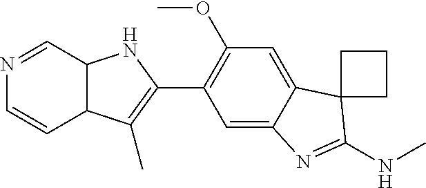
C1(C2=C(OC)C=C3C(=C2)N=C(NC)C32CCC2)=C(C)C2C(N1)C=NC=C2
